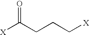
[X]C(CCC[X])=O
